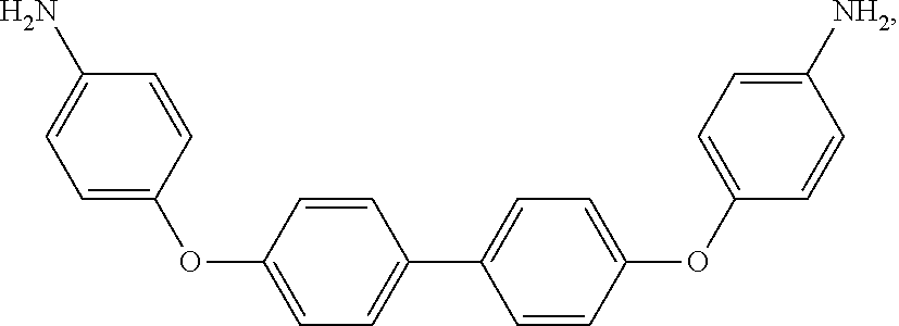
C1=CC(OC2=CC=C(N)C=C2)=CC=C1C1=CC=C(OC2=CC=C([NH2])C=C2)C=C1
